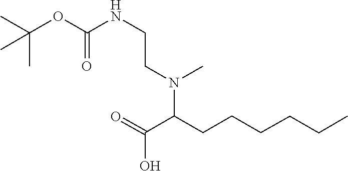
C(=O)(C(N(CCNC(OC(C)(C)C)=O)C)CCCCCC)O
